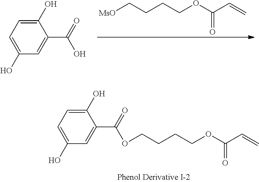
[MsO]CCCCOC(C=C)=O.C1(O)=CC=C(O)C=C1C(=O)O.C1(O)=CC=C(O)C=C1C(=O)OCCCCOC(C=C)=O
